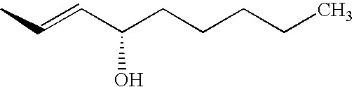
CC=CC(CCCCC)O
